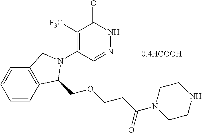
C1([F3C])=C(N2C(COCCC(=O)N3CCNCC3)C3=C(C=CC=C3)C2)C=NNC1=O
